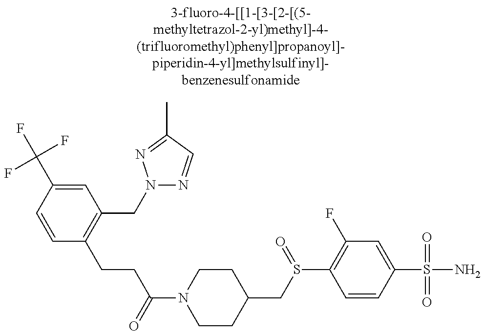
C1=CC(C(F)(F)F)=CC(CN2N=CC(C)=N2)=C1CCC(N1CCC(CS(C2=C(F)C=C(S(=O)(=O)N)C=C2)=O)CC1)=O
